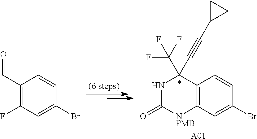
C1(C=O)=C(F)C=C(Br)C=C1.C12=C(C=C(Br)C=C1)[NPMB]C(=O)NC2(C(F)(F)F)C#CC1CC1.[A01]
